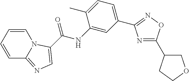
N1=C(C2COCC2)ON=C1C1=CC=C(C)C(NC(=O)C2=CN=C3C=CC=CN32)=C1
